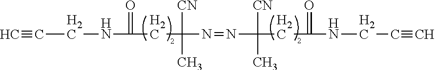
C(CNC(=O)CC([CN])(C)N=NC([CN])(C)CC(=O)NCC#C)#C
